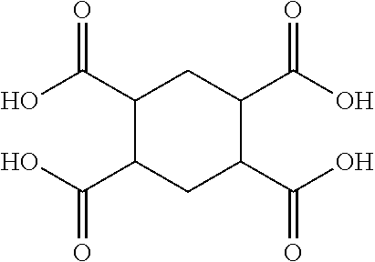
OC(C1C(C(O)=O)CC(C(O)=O)C(C(O)=O)C1)=O
